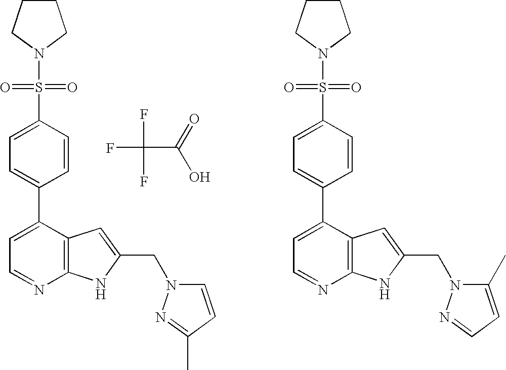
FC(F)(C(=O)O)F.C1(C2=CC=NC3=C2C=C(CN2C=CC(C)=N2)N3)=CC=C(S(N2CCCC2)(=O)=O)C=C1.C1(C2=CC=NC3=C2C=C(CN2C(C)=CC=N2)N3)=CC=C(S(N2CCCC2)(=O)=O)C=C1
